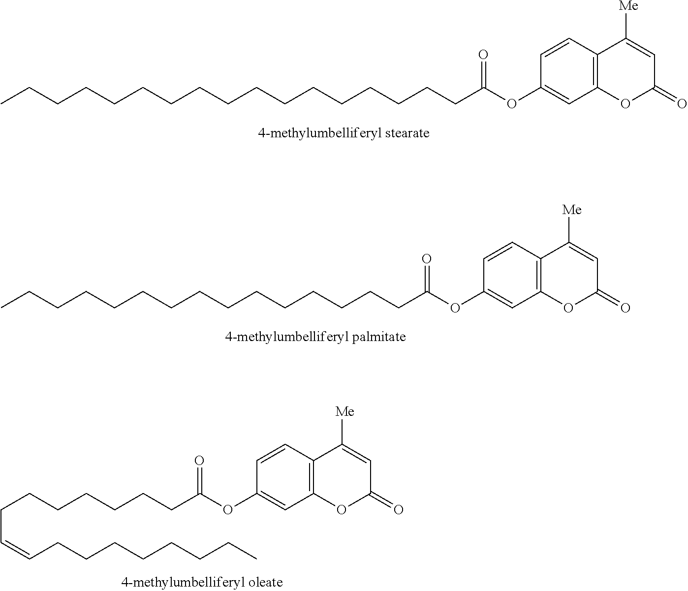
C1=CC2=C(C=C1OC(CCCCCCCCCCCCCCCCC)=O)OC(=O)C=C2[Me].C1=CC2=C(C=C1OC(CCCCCCCCCCCCCCC)=O)OC(=O)C=C2[Me].C1=CC2=C(C=C1OC(CCCCCCCC=CCCCCCCCC)=O)OC(=O)C=C2[Me]
